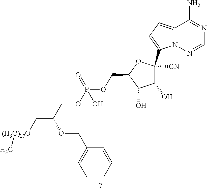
C1(O)C([CN])(C2=CC=C3N2N=CN=C3N)OC(COP(OCC(C[(H3C)17O]C)OCC2=CC=CC=C2)(=O)O)C1O
